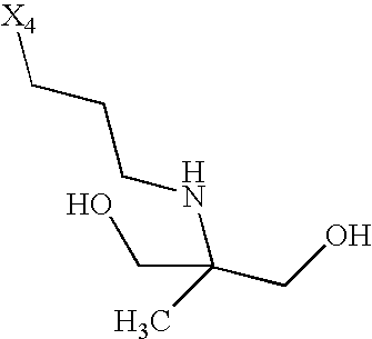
[X4]CCCNC(C)(CO)CO
